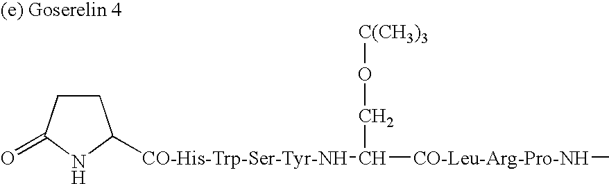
C1CC(=O)NC1[CO-His-Trp-Ser-Tyr-NH]C([CO-Leu-Arg-Pro-NH]C)CO[C(CH3)3]
